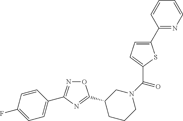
C1=C(C2=NOC(C3CN(C(=O)C4=CC=C(C5=NC=CC=C5)S4)CCC3)=N2)C=CC(F)=C1
